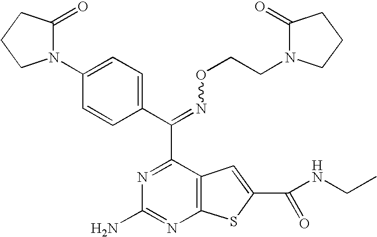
N1(C2=CC=C(C(=NOCCN3C(=O)CCC3)C3=NC(N)=NC4=C3C=C(C(=O)NCC)S4)C=C2)C(=O)CCC1
